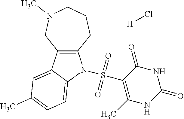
[H]Cl.S(C1=C(C)NC(=O)NC1=O)(=O)(=O)N1C2=C(C3=CC(C)=CC=C31)CN(C)CCC2
